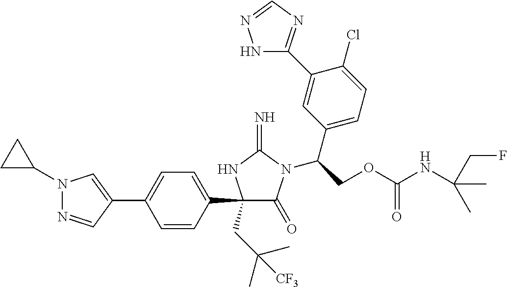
N1(C2CC2)N=CC(C2=CC=C(C3(CC(C)(C)[CF3])C(=O)N(C(COC(NC(CF)(C)C)=O)C4=CC=C(Cl)C(C5=NC=NN5)=C4)C(=N)N3)C=C2)=C1
